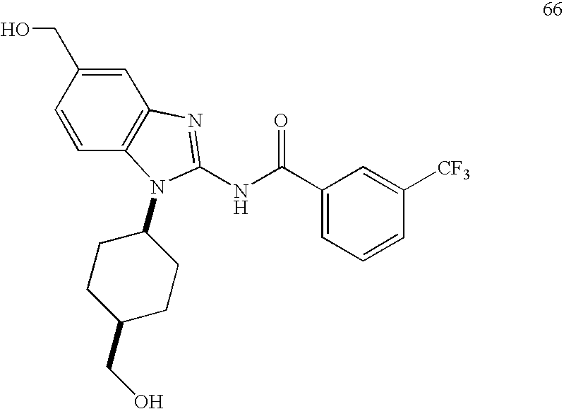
C1=CC(CO)=CC2=C1N(C1CCC(CO)CC1)C(NC(C1=CC=CC([CF3])=C1)=O)=N2
